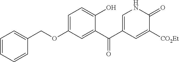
C1=CC=CC(COC2=CC=C(O)C(C(C3=CNC(=O)C([CO2Et])=C3)=O)=C2)=C1
